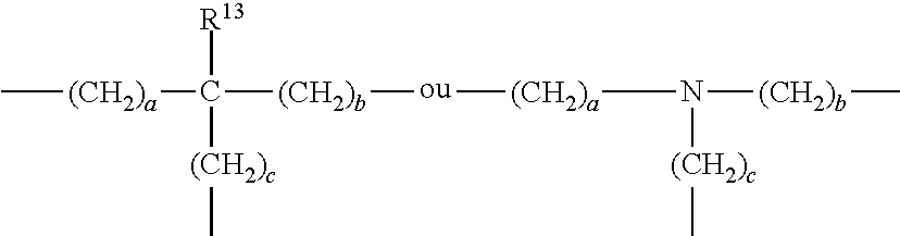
C[(CH2)a]C([R13])([(CH2)c]C)[(CH2)b][ou][(CH2)a]N([(CH2)c]C)[(CH2)b]C
